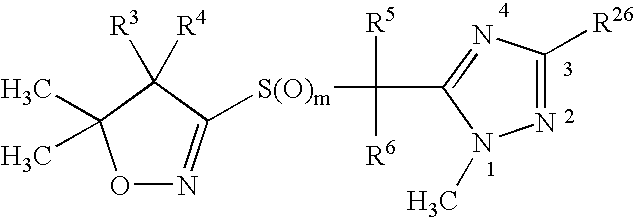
O1N=C([S(O)m]C(C2=NC([R26])=NN2C)([R5])[R6])C([R3])([R4])C1(C)C
